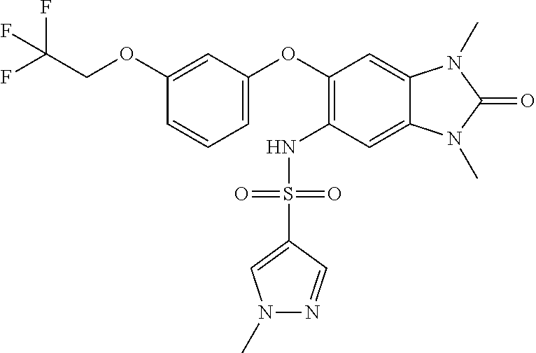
C1(OCC(F)(F)F)=CC(OC2=C(NS(C3=CN(C)N=C3)(=O)=O)C=C3C(=C2)N(C)C(=O)N3C)=CC=C1
